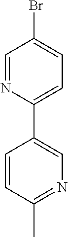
C1=C(C2=CC=C(Br)C=N2)C=CC(C)=N1
